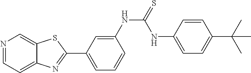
C1=C(NC(=S)NC2=CC=C(C(C)(C)C)C=C2)C=CC=C1C1=NC2=CC=NC=C2S1
